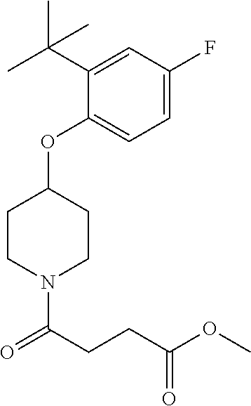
C1(OC2CCN(C(CCC(OC)=O)=O)CC2)=CC=C(F)C=C1C(C)(C)C
